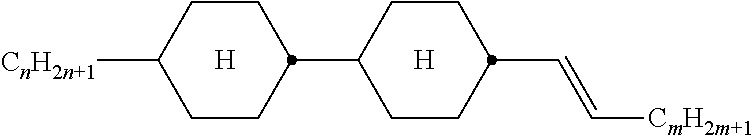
C(C1CCC(C2CCC([CnH2n+1])CC2)CC1)=C[CmH2m+1].[H].[H]
